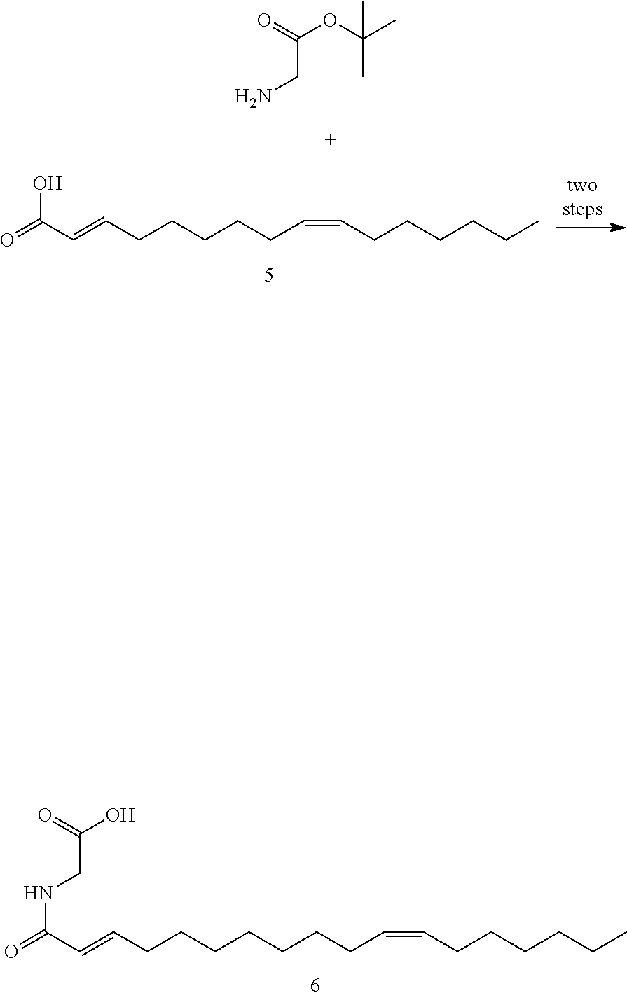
O=C(C=CCCCCCC=CCCCCCC)O.O=C(OC(C)(C)C)CN.O=C(C=CCCCCCCCC=CCCCCCC)NCC(O)=O
